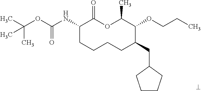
C1(NC(OC(C)(C)C)=O)CCCCC(CC2CCCC2)C(OCCC)C(C)OC1=O
